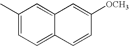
C1(C)=CC=C2C(=C1)C=C([OCH3])C=C2
